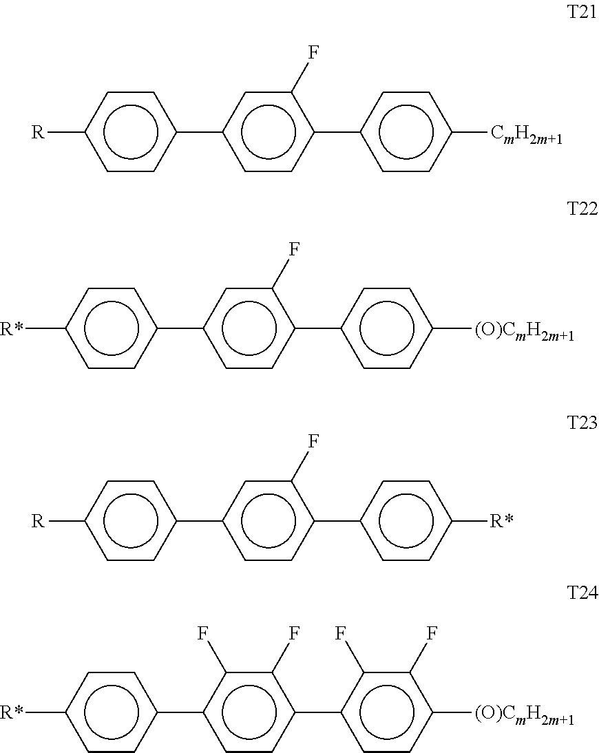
c1(-c2cc(F)c(-c3ccc([CmH2m+1])cc3)cc2)ccc([R])cc1.c1(-c2cc(F)c(-c3ccc([(O)CmH2m+1])cc3)cc2)ccc([R*])cc1.c1(-c2cc(F)c(-c3ccc([R*])cc3)cc2)ccc([R])cc1.c1(-c2c(F)c(F)c(-c3c(F)c(F)c([(O)CmH2m+1])cc3)cc2)ccc([R*])cc1
